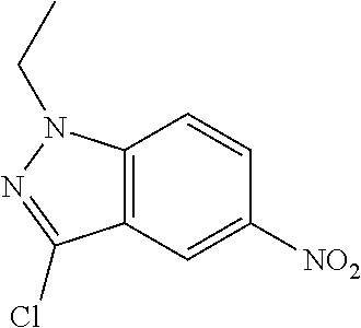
C12=C(C=C([NO2])C=C1)C(Cl)=NN2CC
